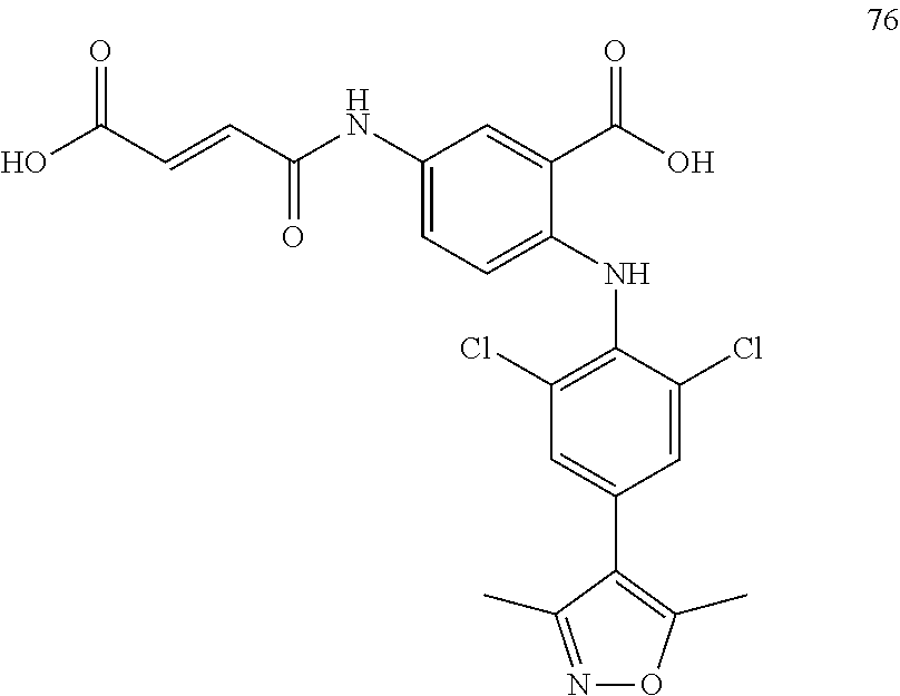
C1(NC(C=CC(O)=O)=O)=CC=C(NC2=C(Cl)C=C(C3=C(C)ON=C3C)C=C2Cl)C(C(O)=O)=C1
